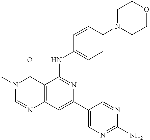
C12=C(C=C(C3=CN=C(N)N=C3)N=C1NC1=CC=C(N3CCOCC3)C=C1)N=CN(C)C2=O
